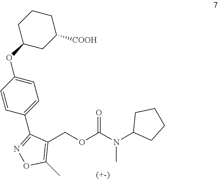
C1(COC(N(C2CCCC2)C)=O)=C(C)ON=C1C1=CC=C(OC2CC([COOH])CCC2)C=C1
